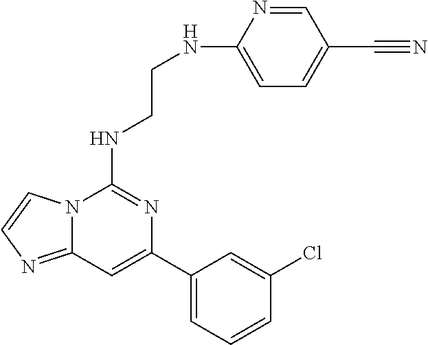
C12=NC=CN1C(NCCNC1=CC=C(C#N)C=N1)=NC(C1=CC=CC(Cl)=C1)=C2
